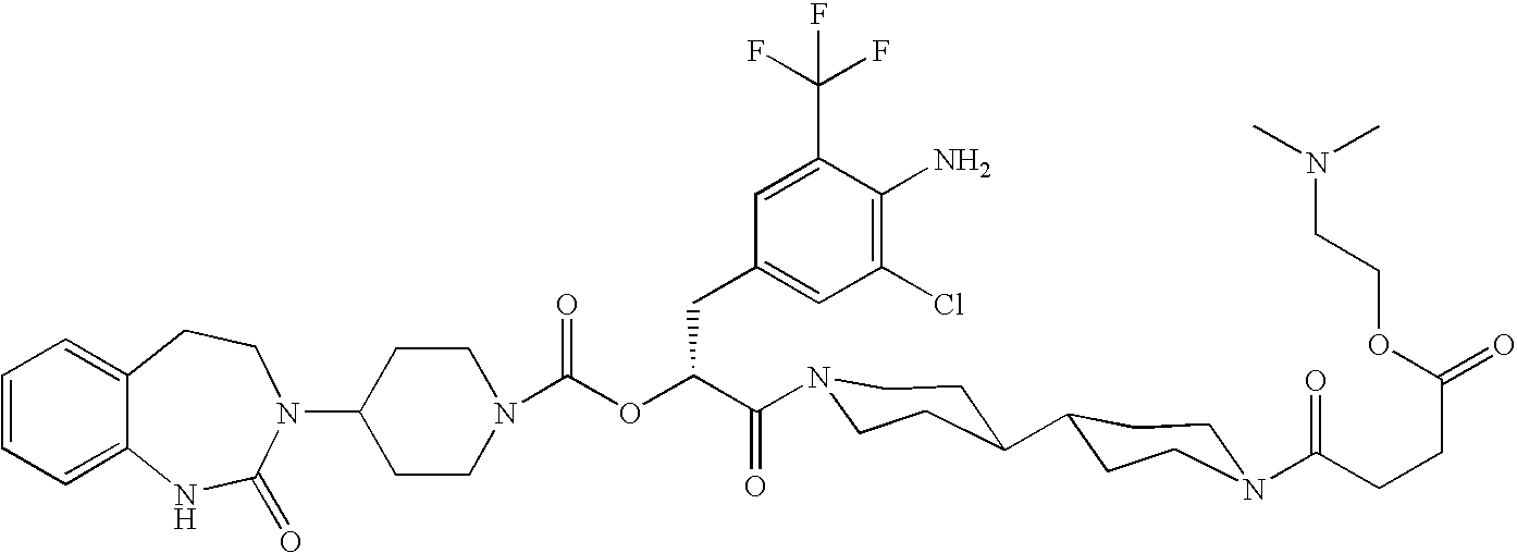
C12=CC=CC=C1NC(=O)N(C1CCN(C(OC(C(=O)N3CCC(C4CCN(C(CCC(=O)OCCN(C)C)=O)CC4)CC3)CC3=CC(Cl)=C(N)C(C(F)(F)F)=C3)=O)CC1)CC2
